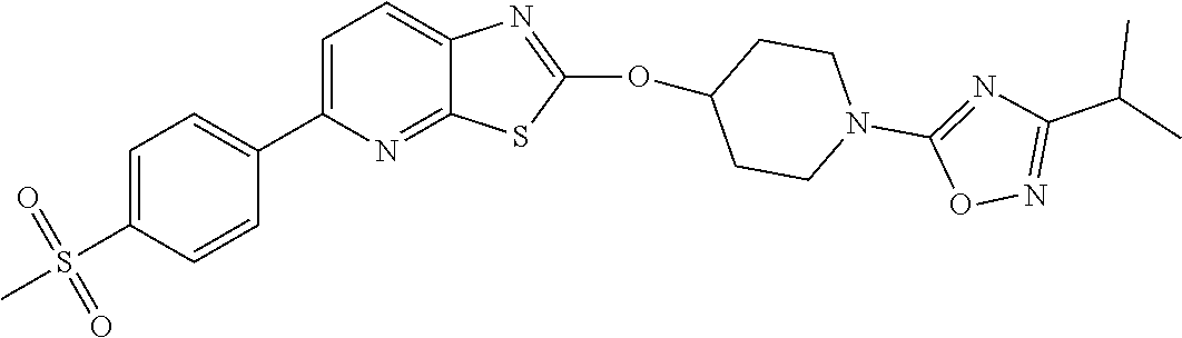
C1=C(C2=CC=C(S(=O)(=O)C)C=C2)N=C2C(=C1)N=C(OC1CCN(C3=NC(C(C)C)=NO3)CC1)S2
